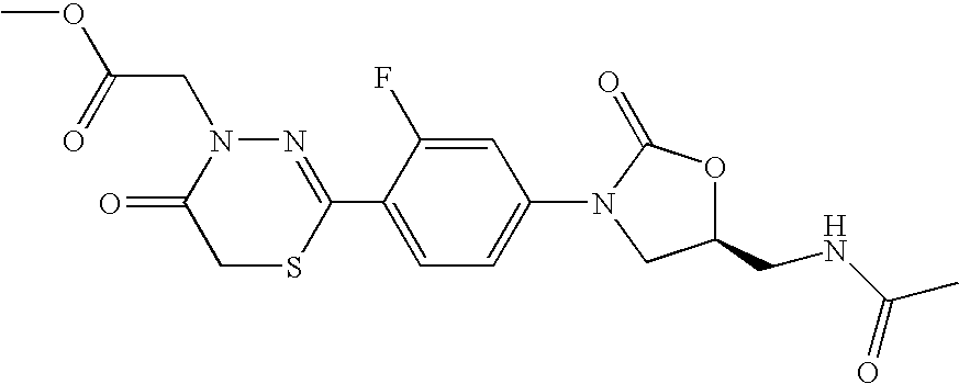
N1=C(C2=CC=C(N3CC(CNC(C)=O)OC3=O)C=C2F)SCC(=O)N1CC(=O)OC
